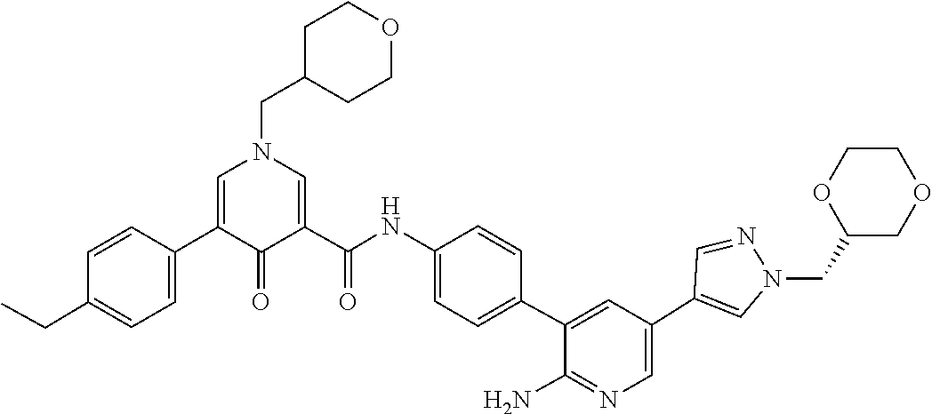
C1(C2=CC=C(CC)C=C2)=CN(CC2CCOCC2)C=C(C(NC2=CC=C(C3=CC(C4=CN(CC5COCCO5)N=C4)=CN=C3N)C=C2)=O)C1=O
